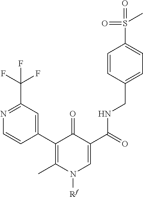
C1=CC(C2=C(C)N([Rf])C=C(C(=O)NCC3=CC=C(S(=O)(=O)C)C=C3)C2=O)=CC(C(F)(F)F)=N1
